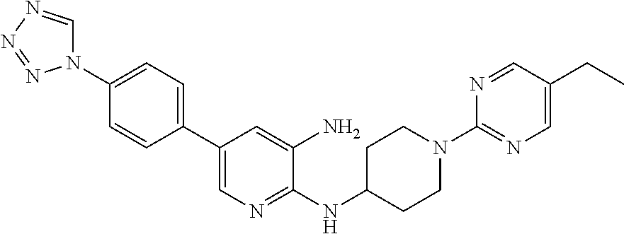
C1(C2=CC=C(N3C=NN=N3)C=C2)=CN=C(NC2CCN(C3=NC=C(CC)C=N3)CC2)C(N)=C1
